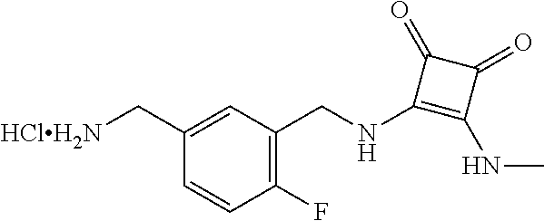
C([HClH2N])C1=CC(CNC2=C(NC)C(=O)C2=O)=C(F)C=C1
